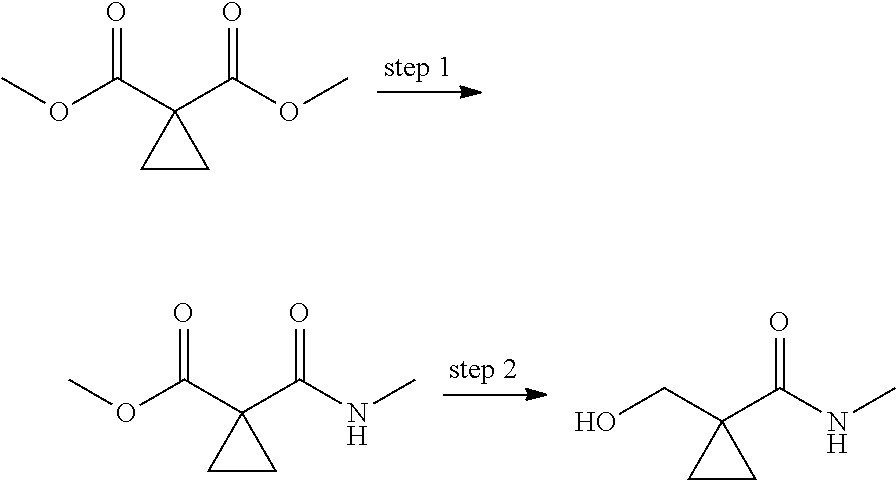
COC(C1(C(OC)=O)CC1)=O.COC(C1(C(NC)=O)CC1)=O.OCC1(C(NC)=O)CC1
